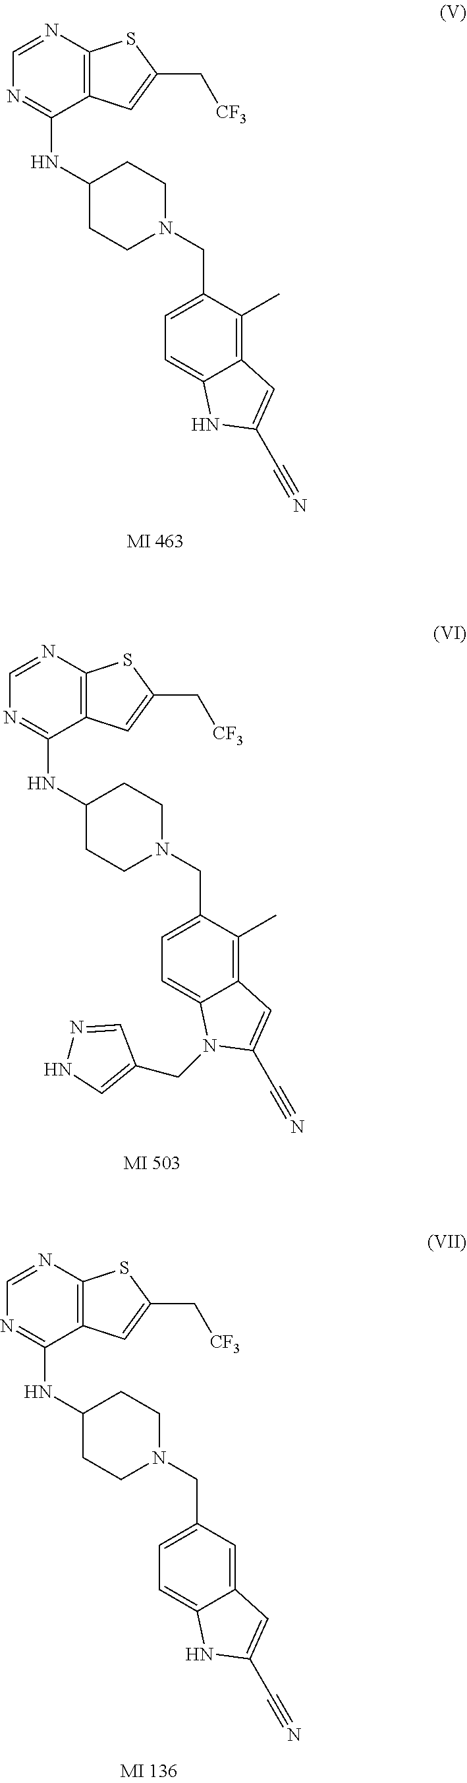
C1=NC2=C(C(NC3CCN(CC4=CC=C5C(=C4C)C=C(C#N)N5)CC3)=N1)C=C(C[CF3])S2.C1=NC2=C(C(NC3CCN(CC4=CC=C5C(=C4C)C=C(C#N)N5CC4=CNN=C4)CC3)=N1)C=C(C[CF3])S2.C1=NC2=C(C(NC3CCN(CC4=CC=C5C(=C4)C=C(C#N)N5)CC3)=N1)C=C(C[CF3])S2
